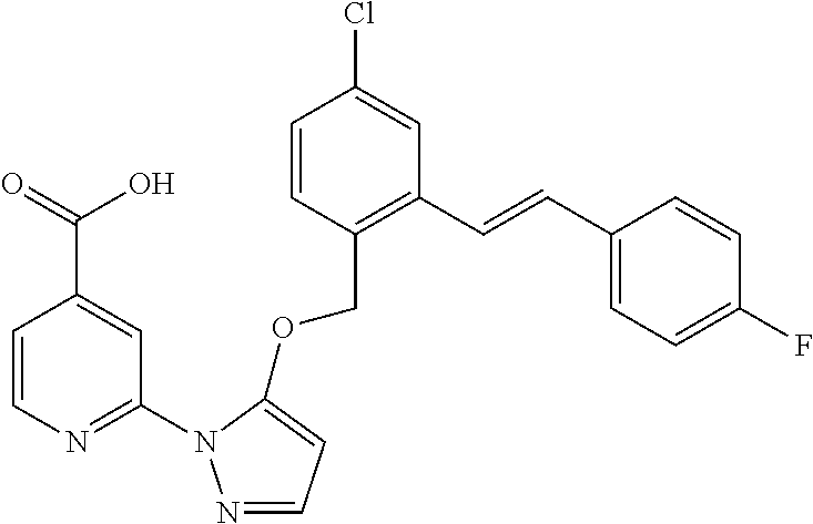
C1=CC(COC2=CC=NN2C2=NC=CC(C(O)=O)=C2)=C(C=CC2=CC=C(F)C=C2)C=C1Cl
